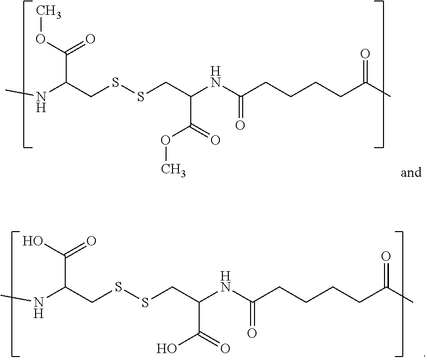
N(C(CSSCC(NC(CCCCC(C)=O)=O)C(OC)=O)C(OC)=O)C.N(C(CSSCC(NC(CCCCC(C)=O)=O)C(O)=O)C(O)=O)C
